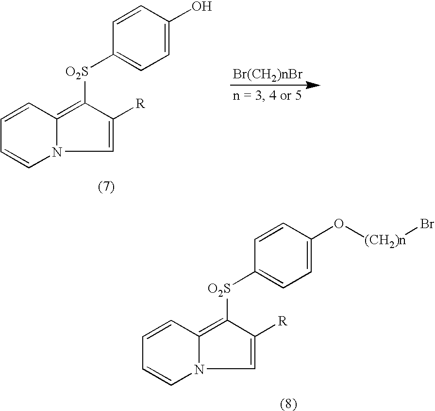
C1=C([R])C([O2S]C2=CC=C(O)C=C2)=C2N1C=CC=C2.C1=C([R])C([O2S]C2=CC=C(O[(CH2)n]Br)C=C2)=C2N1C=CC=C2
